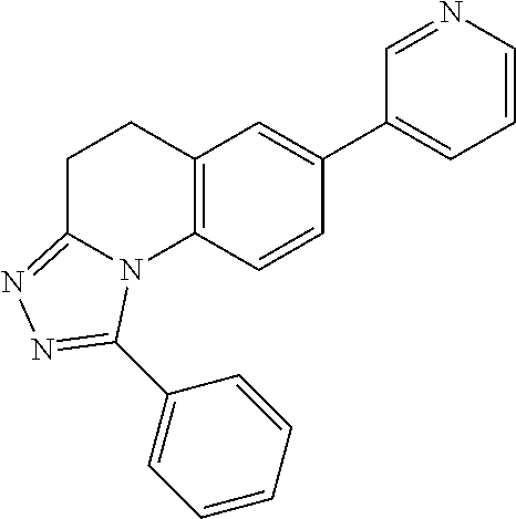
C1=CN=CC(C2=CC3=C(C=C2)N2C(=NN=C2C2=CC=CC=C2)CC3)=C1
